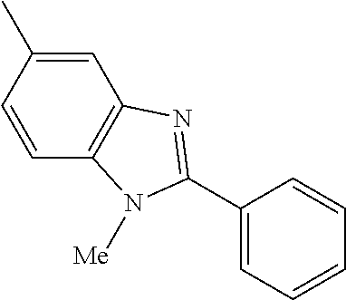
C1=C(C)C=CC2=C1N=C(C1=CC=CC=C1)N2[Me]
